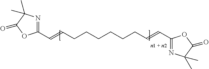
C1(C=CCCCCCCC=CC2=NC(C)(C)C(=O)O2)=NC(C)(C)C(=O)O1
